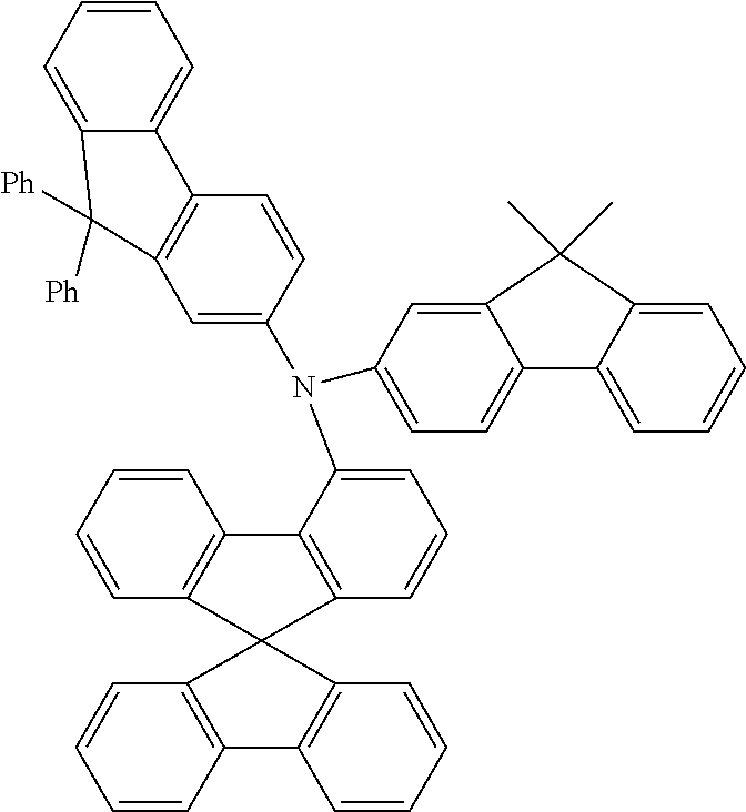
C1=C(N(C2=CC=C3C(=C2)C(C)(C)C2=CC=CC=C32)C2=CC3=C(C4=CC=CC=C4C3([Ph])[Ph])C=C2)C2=C(C=C1)C1(C3=C2C=CC=C3)C2=C(C=CC=C2)C2=C1C=CC=C2
